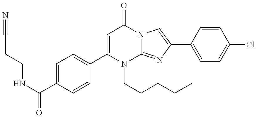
C1(C(NCCC#N)=O)=CC=C(C2=CC(=O)N3C(=NC(C4=CC=C(Cl)C=C4)=C3)N2CCCCC)C=C1
